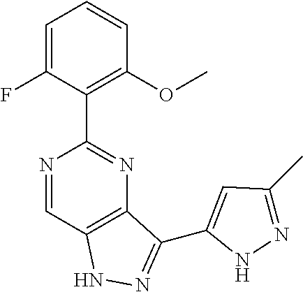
C12=C(C=NC(C3=C(OC)C=CC=C3F)=N1)NN=C2C1=CC(C)=NN1
